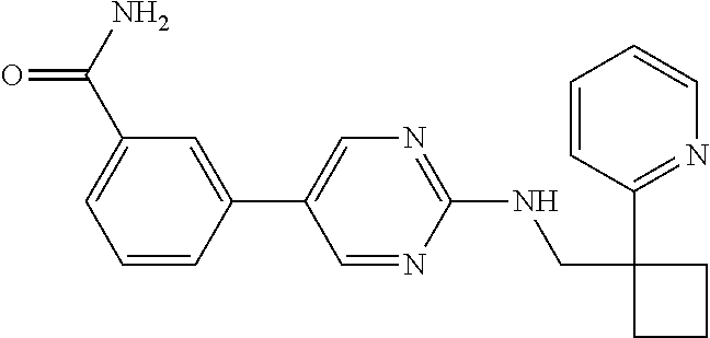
C1=CC(C2=CN=C(NCC3(C4=NC=CC=C4)CCC3)N=C2)=CC(C(N)=O)=C1
